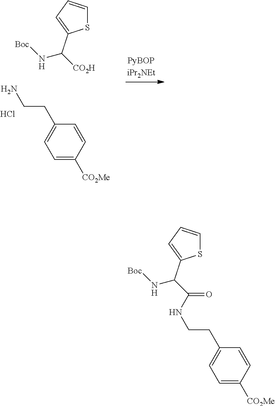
S1C=CC=C1C(N[Boc])C(NCCC1=CC=C([CO2Me])C=C1)=O.S1C=CC=C1C(N[Boc])[CO2H].NCCC1=CC=C([CO2Me])C=C1.Cl
